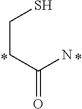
SCCC(=O)N
